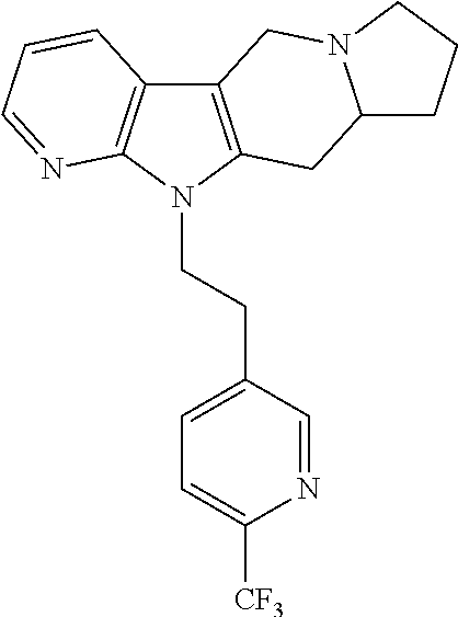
C12=C(N(CCC3=CC=C([CF3])N=C3)C3=C1C=CC=N3)CC1N(C2)CCC1
